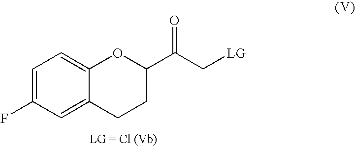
C1=C(F)C=C2C(=C1)OC(C(C[LG])=O)CC2
